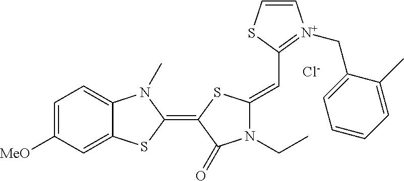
[Cl-].C1=C([MeO])C=C2C(=C1)N(C)C(=C1C(=O)N(CC)C(=CC3=[N+](CC4=CC=CC=C4C)C=CS3)S1)S2
